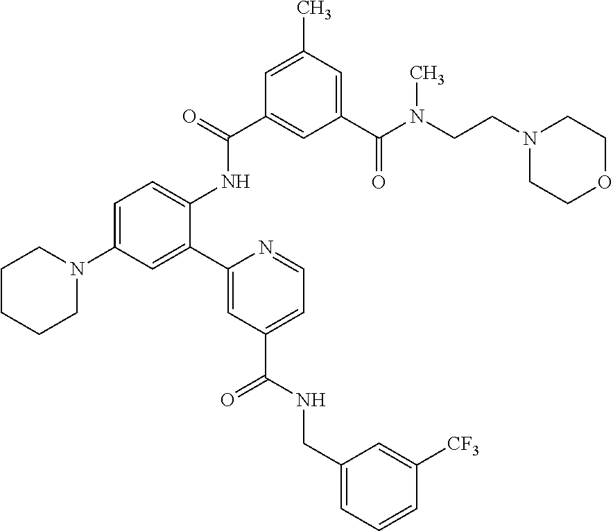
C1CCCN(C2=CC=C(NC(C3=CC(C(N(CCN4CCOCC4)C)=O)=CC(C)=C3)=O)C(C3=CC(C(NCC4=CC=CC([CF3])=C4)=O)=CC=N3)=C2)C1
